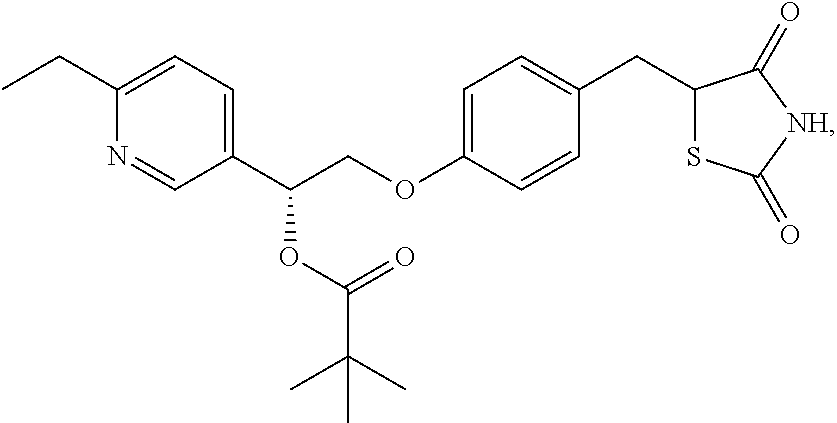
C1(CC)=CC=C(C(COC2=CC=C(CC3SC(=O)[NH]C3=O)C=C2)OC(C(C)(C)C)=O)C=N1
